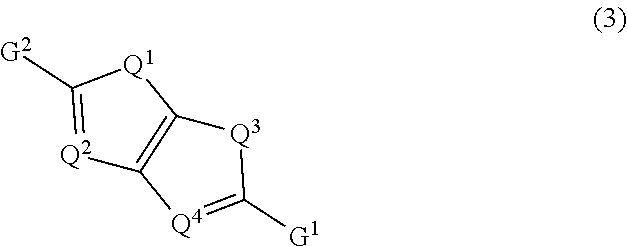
[Q2]1=C([G2])[Q1]C2=C1[Q4]=C([G1])[Q3]2
